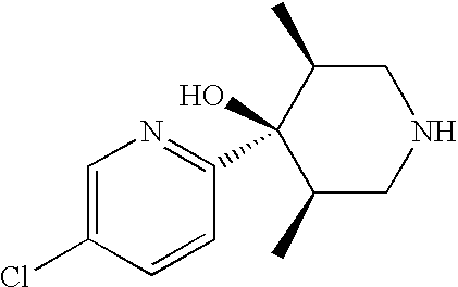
C1=C(Cl)C=CC(C2(O)C(C)CNCC2C)=N1
